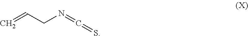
C(CN=C=S)=C
